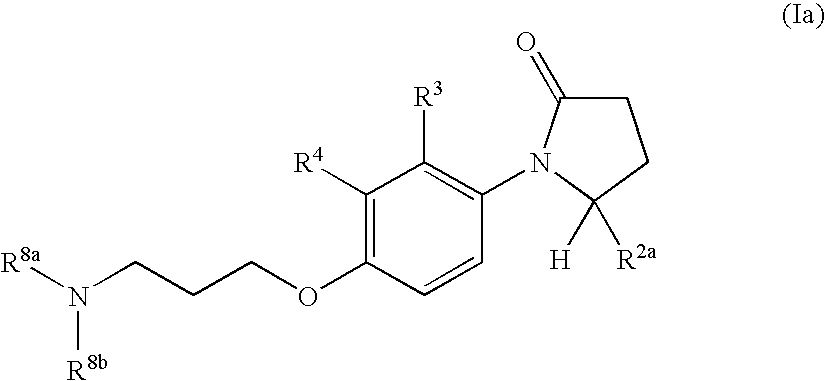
C1([R4])=C(OCCCN([R8a])[R8b])C=CC(N2C(=O)CCC2([R2a])[H])=C1[R3]
